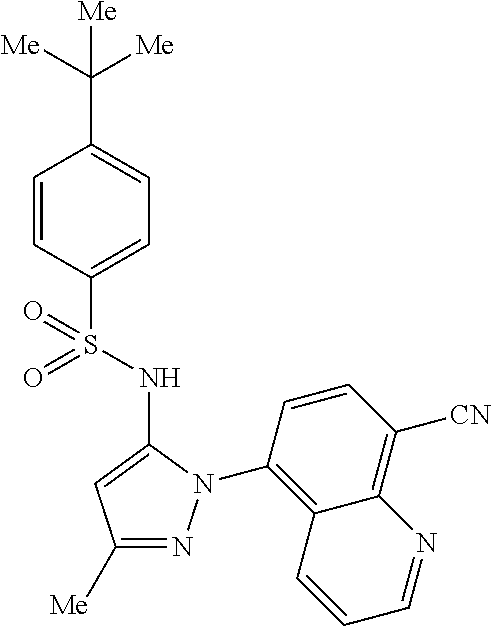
C1=CC(S(=O)(NC2=CC([Me])=NN2C2=C3C(=C([CN])C=C2)N=CC=C3)=O)=CC=C1C([Me])([Me])[Me]
